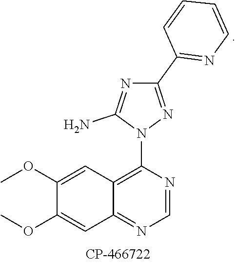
C1(OC)=CC2=C(N3N=C(C4=NC=CC=C4)N=C3N)N=CN=C2C=C1OC
